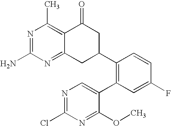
C12=C(C)N=C(N)N=C1CC(C1=C(C3=CN=C(Cl)N=C3OC)C=C(F)C=C1)CC2=O
